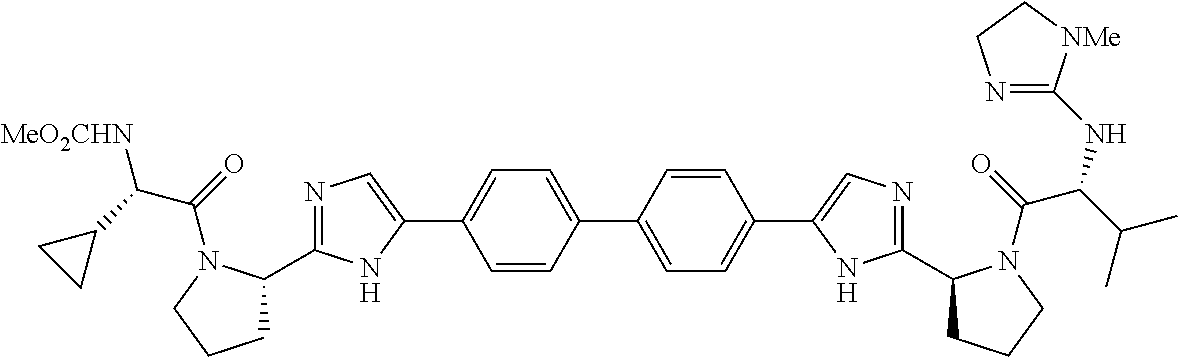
N1=C(C2CCCN2C(=O)C(C2CC2)[MeO2CHN])NC(C2=CC=C(C3=CC=C(C4=CN=C(C5CCCN5C(=O)C(C(C)C)NC5=NCC[NMe]5)N4)C=C3)C=C2)=C1
